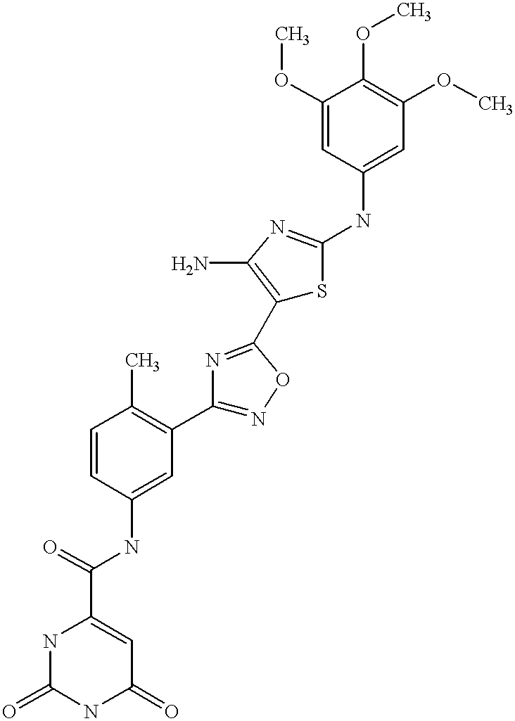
C1(=O)C=C(C(=O)NC2=CC(C3=NOC(C4=C(N)N=C(NC5=CC(OC)=C(OC)C(OC)=C5)S4)=N3)=C(C)C=C2)NC(=O)N1
